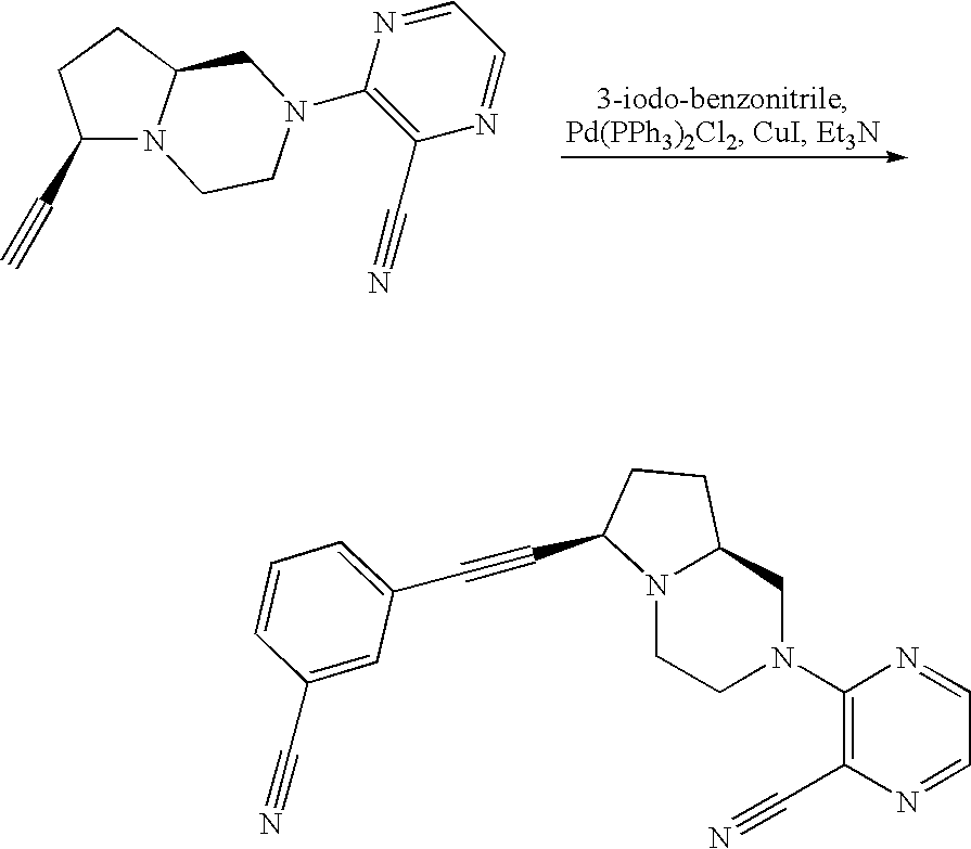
C1(C#C)N2C(CC1)CN(C1=C(C#N)N=CC=N1)CC2.C1=CC(C#N)=CC(C#CC2N3CCN(C4=C(C#N)N=CC=N4)CC3CC2)=C1
